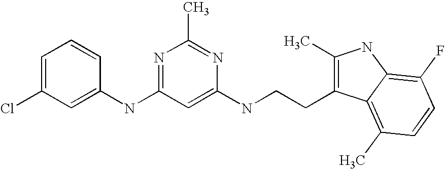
N(C1=NC(C)=NC(NCCC2=C(C)NC3=C(F)C=CC(C)=C23)=C1)C1=CC(Cl)=CC=C1
